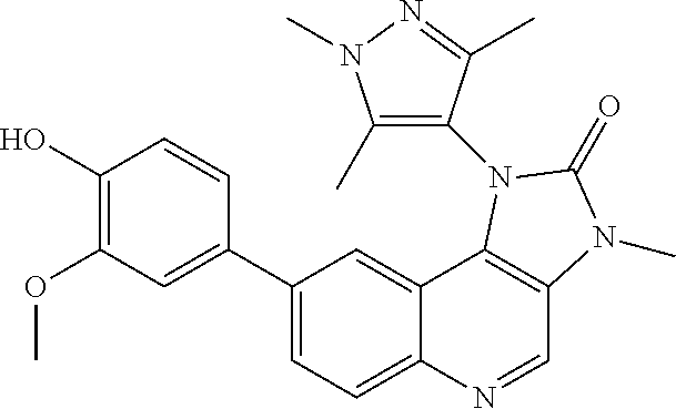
C1(O)=C(OC)C=C(C2=CC=C3C(=C2)C2=C(C=N3)N(C)C(=O)N2C2=C(C)N(C)N=C2C)C=C1
